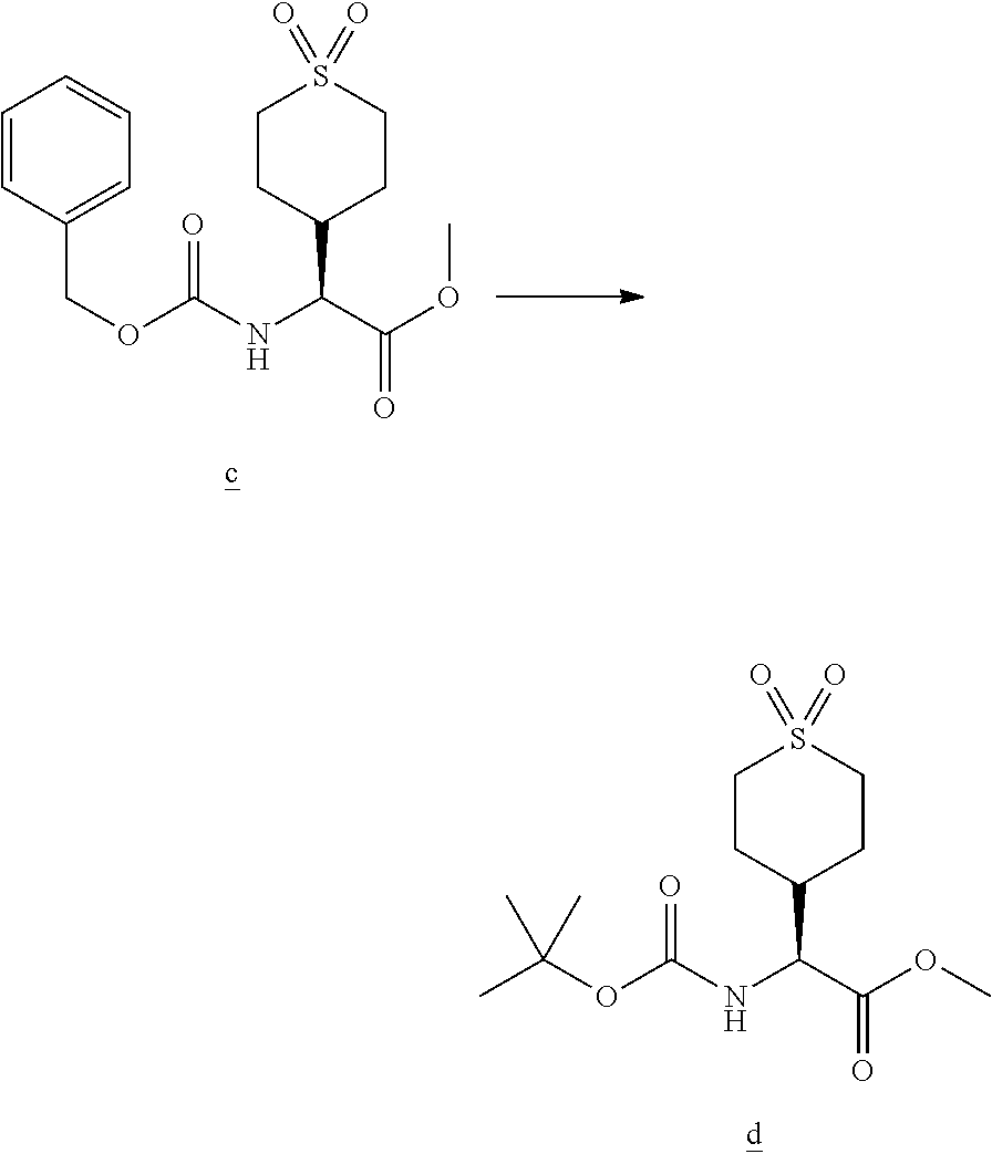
C1=CC(COC(NC(C(OC)=O)C2CCS(=O)(=O)CC2)=O)=CC=C1.CC(OC(NC(C(OC)=O)C1CCS(=O)(=O)CC1)=O)(C)C
